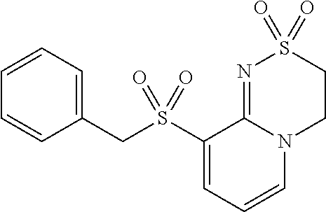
C(S(C1=CC=CN2C1=NS(=O)(=O)CC2)(=O)=O)C1=CC=CC=C1
